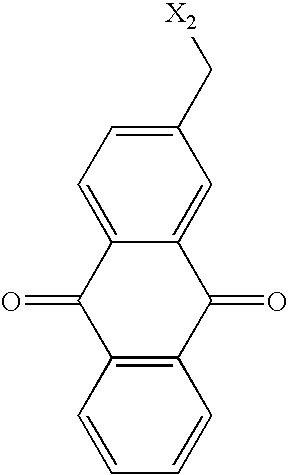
C1=C2C(=CC(C[X2])=C1)C(=O)C1=C(C2=O)C=CC=C1
